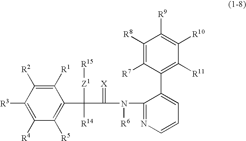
C1([R1])=C([R2])C([R3])=C([R4])C([R5])=C1C(C(N(C1=NC=CC=C1C1=C([R11])C([R10])=C([R9])C([R8])=C1[R7])[R6])=[X])([Z1][R15])[R14]
